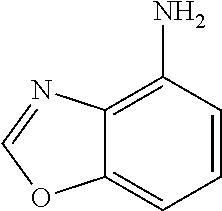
C12=C(N)C=CC=C1OC=N2
